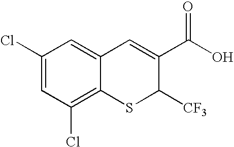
C1(Cl)=CC(Cl)=C2C(=C1)C=C(C(O)=O)C([CF3])S2
